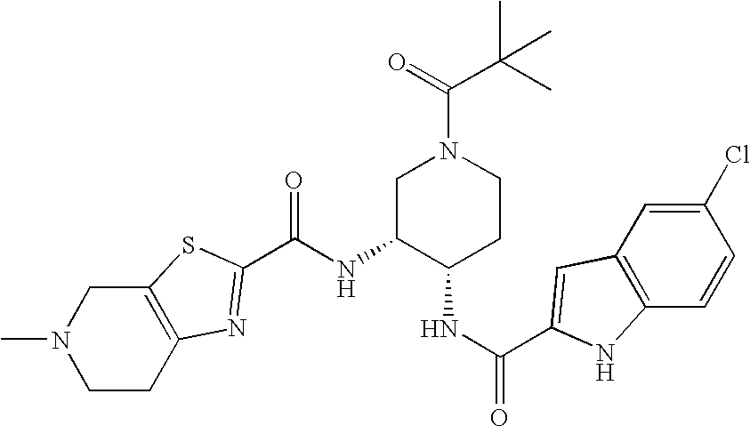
C12=C(CCN(C)C1)N=C(C(NC1C(NC(=O)C3=CC4=C(C=CC(Cl)=C4)N3)CCN(C(=O)C(C)(C)C)C1)=O)S2
